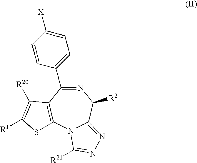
[X]C1=CC=C(C2=NC([R2])C3=NN=C([R21])N3C3=C2C([R20])=C([R1])S3)C=C1
